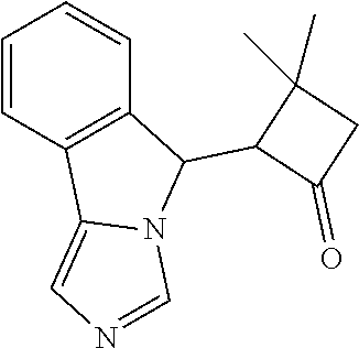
C1=CC2=C(C=C1)C(C1C(=O)CC1(C)C)N1C2=CN=C1
